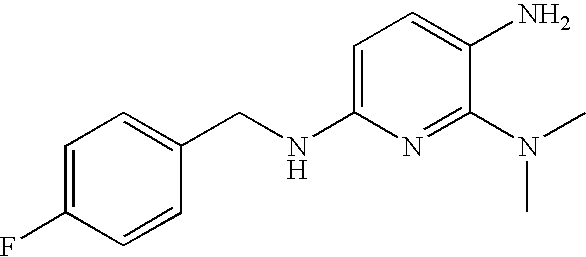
C1=C(NCC2=CC=C(F)C=C2)N=C(N(C)C)C(N)=C1
